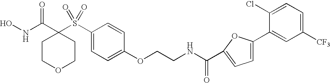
N(C(C1(S(C2=CC=C(OCCNC(=O)C3=CC=C(C4=CC([CF3])=CC=C4Cl)O3)C=C2)(=O)=O)CCOCC1)=O)O
